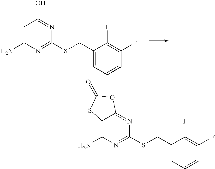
C1=C(N)N=C(SCC2=CC=CC(F)=C2F)N=C1O.C12=C(N)N=C(SCC3=CC=CC(F)=C3F)N=C1OC(=O)S2
